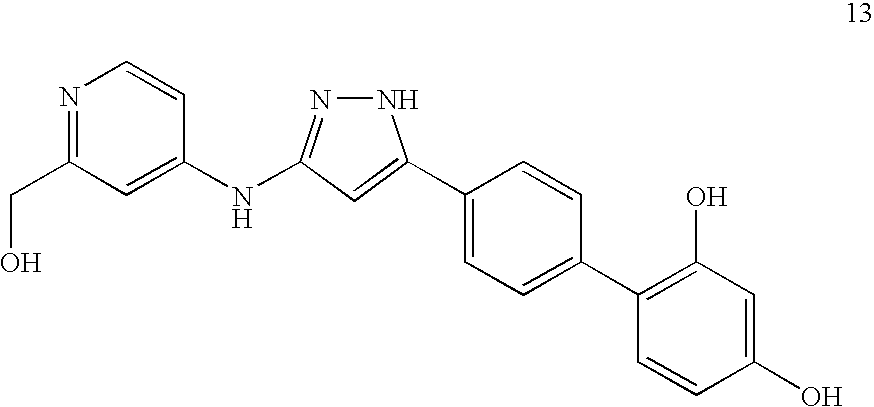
C1(C2=CC(NC3=CC(CO)=NC=C3)=NN2)=CC=C(C2=C(O)C=C(O)C=C2)C=C1
